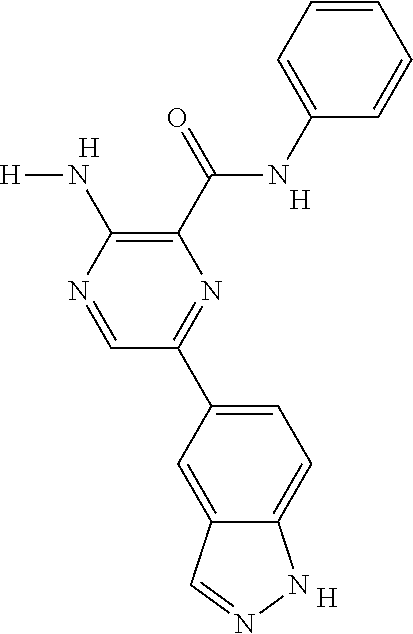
C1=C(C2=NC(C(=O)NC3=CC=CC=C3)=C(N[H])N=C2)C=C2C(=C1)NN=C2.[H].[H].[H]
